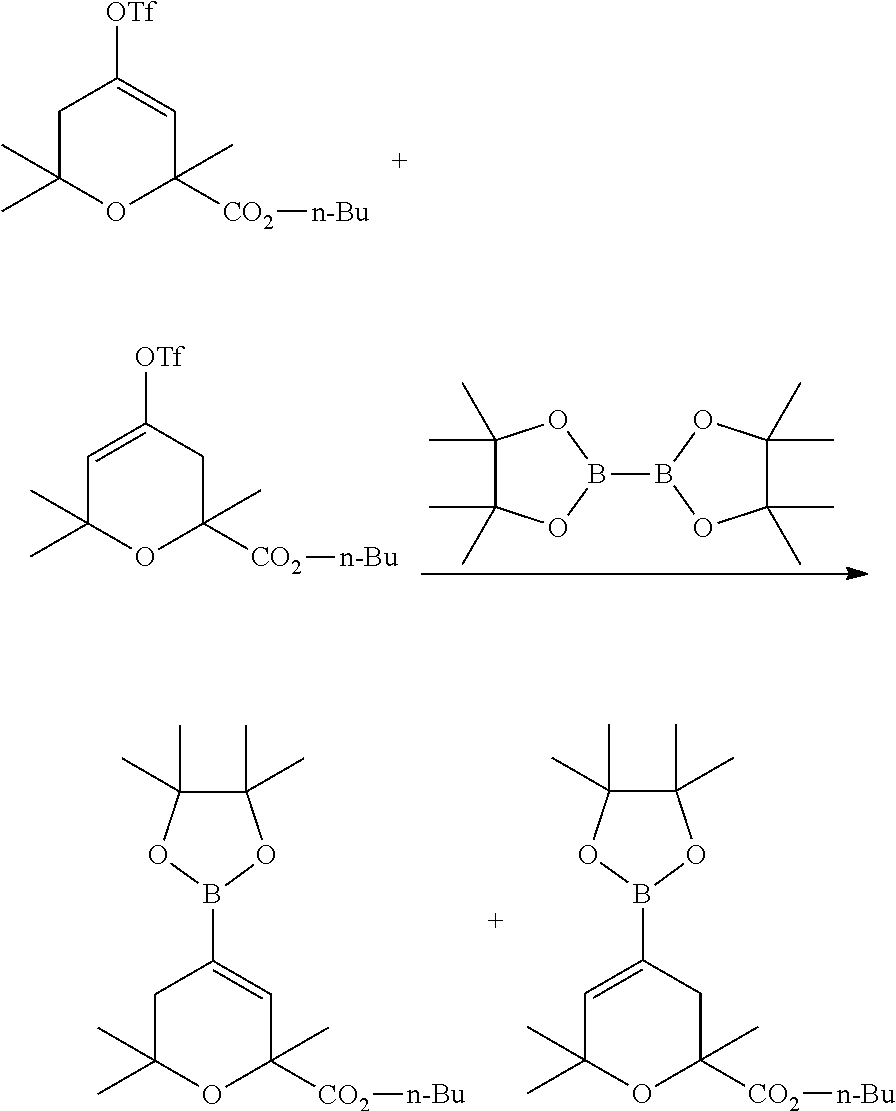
C1(C)(C)C(C)(C)OB(B2OC(C)(C)C(C)(C)O2)O1.C1=C([OTf])CC(C)([CO2][n-Bu])OC1(C)C.C1C(C)(C)OC(C)([CO2][n-Bu])C=C1B1OC(C)(C)C(C)(C)O1.C1=C(B2OC(C)(C)C(C)(C)O2)CC(C)([CO2][n-Bu])OC1(C)C.C1C(C)(C)OC(C)([CO2][n-Bu])C=C1[OTf]
